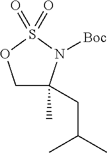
C1C(CC(C)C)(C)N([Boc])S(=O)(=O)O1
